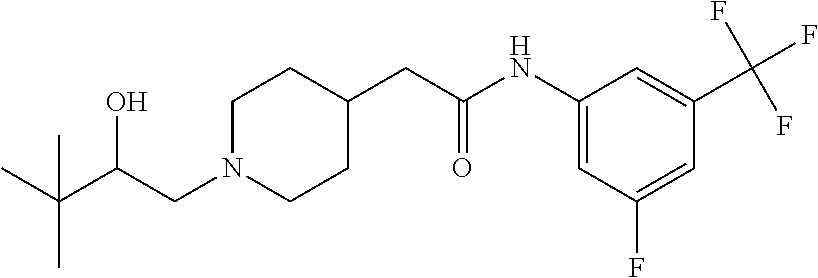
C1(NC(CC2CCN(CC(C(C)(C)C)O)CC2)=O)=CC(F)=CC(C(F)(F)F)=C1
